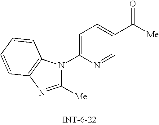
C1([Me])=NC2=C(N1C1=CC=C(C([Me])=O)C=N1)C=CC=C2
